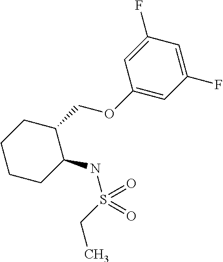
C1CC(NS(=O)(CC)=O)C(COC2=CC(F)=CC(F)=C2)CC1
